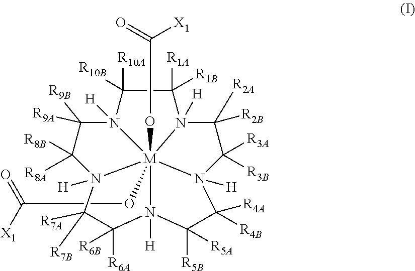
C1([R10A])([R10B])C([R1A])([R1B])N2([H])C([R2A])([R2B])C([R3A])([R3B])N3([H])C([R4A])([R4B])C([R5B])([R5A])N4([H])C([R6A])([R6B])C([R7B])([R7A])N5([H])C([R8B])([R8A])C([R9B])([R9A])N1([H])[M]2345(OC(=O)[X1])OC(=O)[X1]
